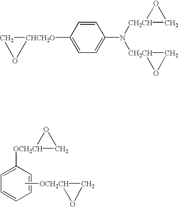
C1([OCH2CH]2CO2)=CC=CC=C1.C[OCH2CH]1CO1.C1=CC([CHCH2O]2CO2)=CC=C1N([CH2CH]1CO1)[CH2CH]1CO1
